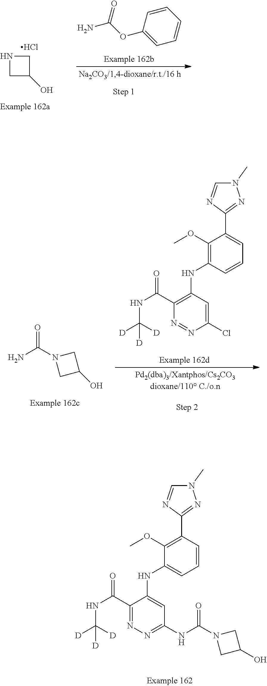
C1(OC)=C(C2=NN(C)C=N2)C=CC=C1NC1=CC(NC(=O)N2CC(O)C2)=NN=C1C(NC([D])([D])[D])=O.N1CC(O)C1.Cl.C1(OC(N)=O)=CC=CC=C1.O=C(N1CC(O)C1)N.C1(OC)=C(NC2=C(C(NC([D])([D])[D])=O)N=NC(Cl)=C2)C=CC=C1C1=NN(C)C=N1
